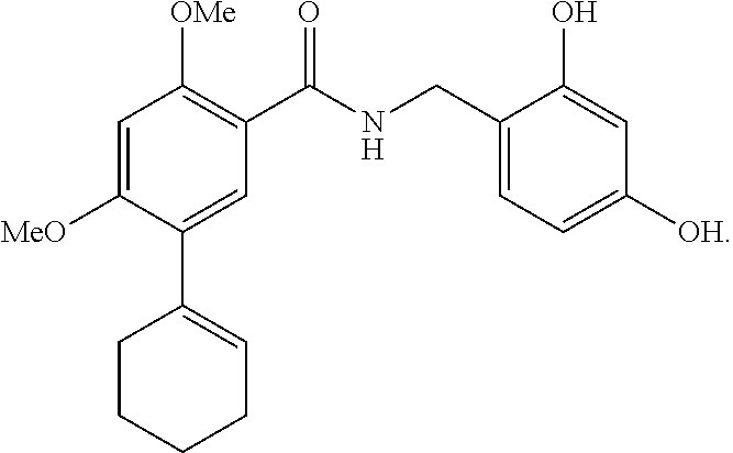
C1=C([MeO])C(C2=CCCCC2)=CC(C(NCC2=CC=C([OH])C=C2O)=O)=C1[OMe]
